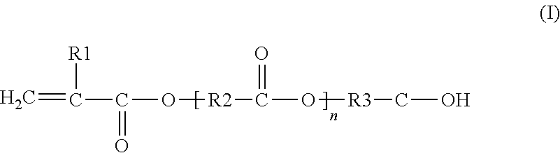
C=C(C(O[R2]C(O[R3]CO)=O)=O)[R1]
